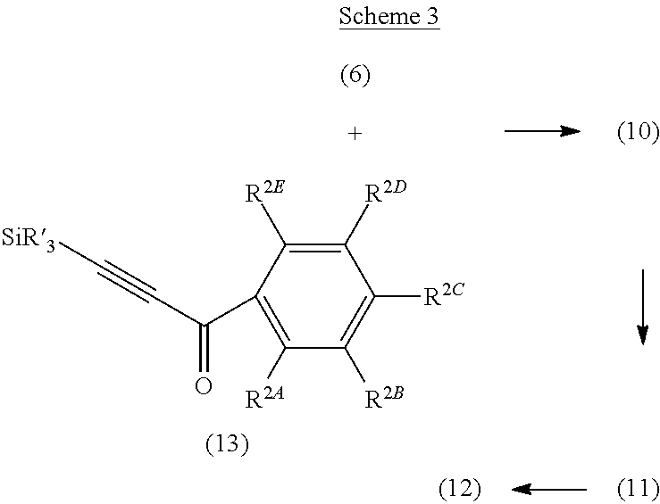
C1([R2C])=C([R2B])C([R2A])=C(C(C#C[SiR3])=O)C([R2E])=C1[R2D]
